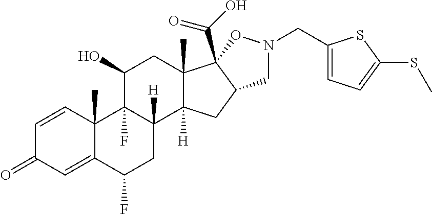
C1=CC2(C)C(=CC1=O)C(F)CC1([H])C2(F)C(O)CC2(C)C1([H])CC1C2(C(O)=O)ON(CC2=CC=C(SC)S2)C1
